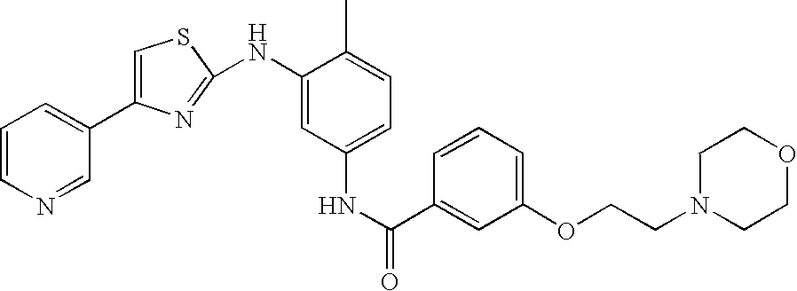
C1=CN=CC(C2=CSC(NC3=CC(NC(C4=CC(OCCN5CCOCC5)=CC=C4)=O)=CC=C3C)=N2)=C1
